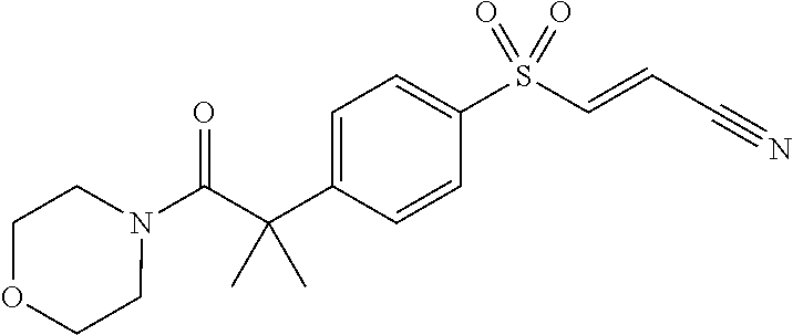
N1(C(C(C2=CC=C(S(C=CC#N)(=O)=O)C=C2)(C)C)=O)CCOCC1
